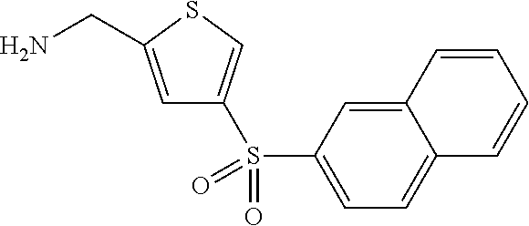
C1=C(CN)SC=C1S(C1=CC=C2C(=C1)C=CC=C2)(=O)=O
